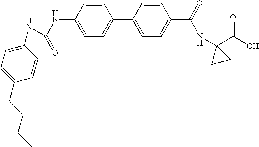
N(C1=CC=C(C2=CC=C(C(=O)NC3(C(O)=O)CC3)C=C2)C=C1)C(=O)NC1=CC=C(CCCC)C=C1
